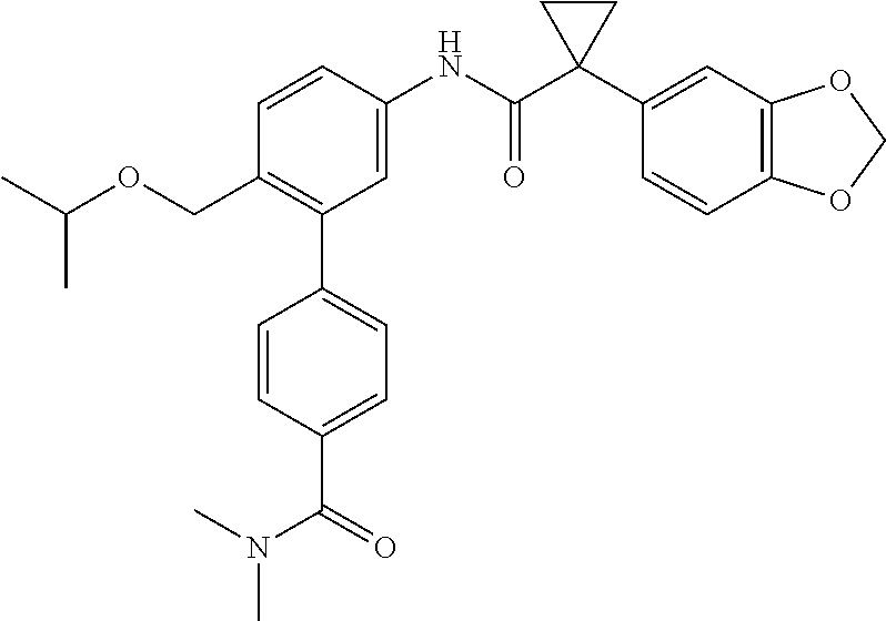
C1=C(NC(C2(C3=CC4=C(C=C3)OCO4)CC2)=O)C=CC(COC(C)C)=C1C1=CC=C(C(N(C)C)=O)C=C1
